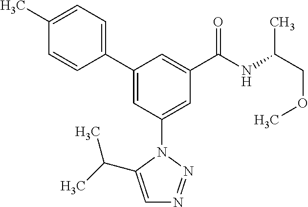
C1(C2=CC(N3N=NC=C3C(C)C)=CC(C(NC(COC)C)=O)=C2)=CC=C(C)C=C1
